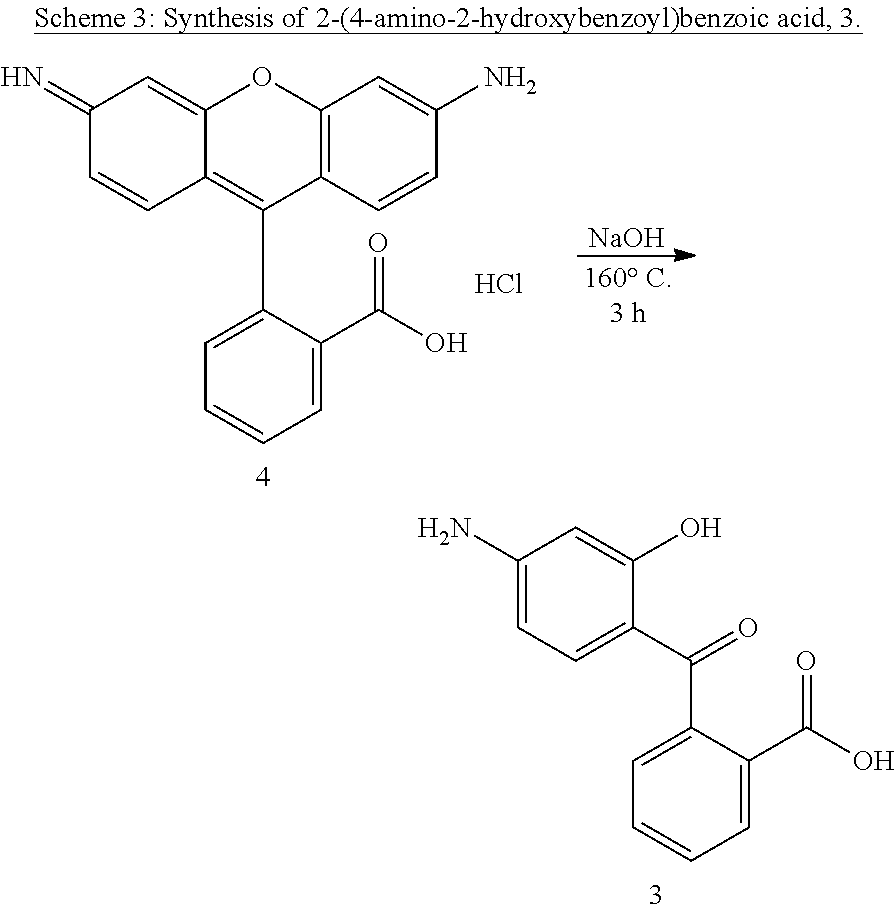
C(C1=CC=CC=C1C(O)=O)(C1=CC=C(N)C=C1O)=O.C12=C(C=CC(N)=C1)C(C1=CC=CC=C1C(O)=O)=C1C(=CC(=N)C=C1)O2.[NaOH].Cl
